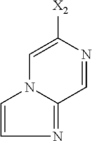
C1=NC([X2])=CN2C1=NC=C2
